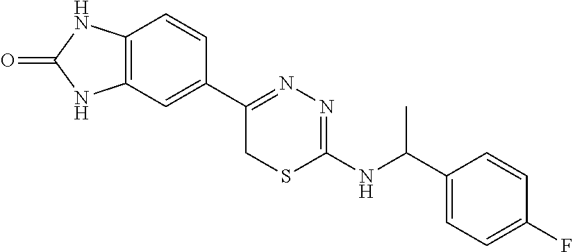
C12=C(C=C(C3=NN=C(NC(C4=CC=C(F)C=C4)C)SC3)C=C1)NC(=O)N2
